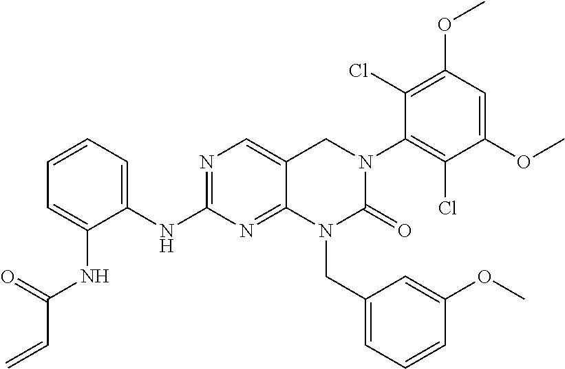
C1=C(NC(C=C)=O)C(NC2=NC=C3C(=N2)N(CC2=CC=CC(OC)=C2)C(=O)N(C2=C(Cl)C(OC)=CC(OC)=C2Cl)C3)=CC=C1
